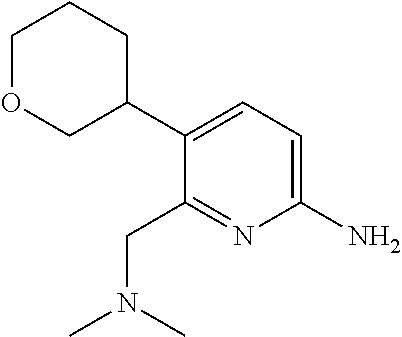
C1(N)=CC=C(C2CCCOC2)C(CN(C)C)=N1
